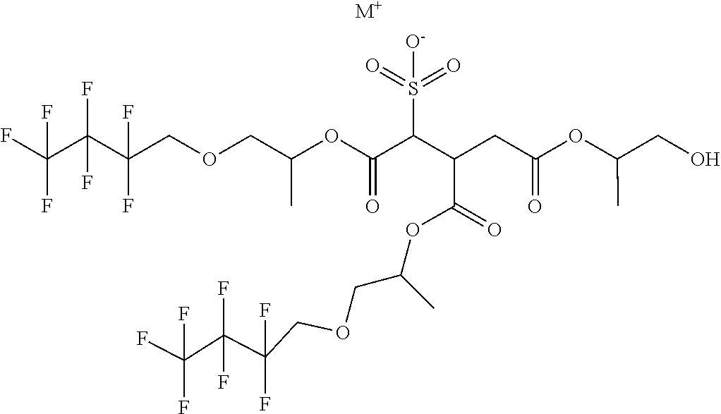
FC(C(C(COCC(OC(C(C(CC(OC(CO)C)=O)C(=O)OC(COCC(C(C(F)(F)F)(F)F)(F)F)C)S(=O)(=O)[O-])=O)C)(F)F)(F)F)(F)F.[M+]
